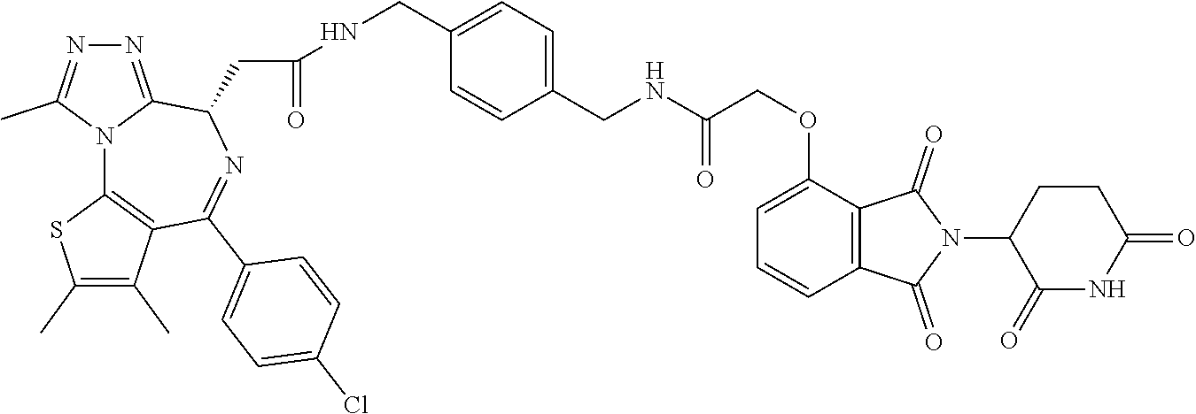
N12C3=C(C(C)=C(C)S3)C(C3=CC=C(Cl)C=C3)=NC(CC(NCC3=CC=C(CNC(COC4=CC=CC5=C4C(=O)N(C4C(=O)NC(=O)CC4)C5=O)=O)C=C3)=O)C1=NN=C2C
